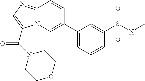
C12=NC=C(C(N3CCOCC3)=O)N1C=C(C1=CC=CC(S(NC)(=O)=O)=C1)C=C2
